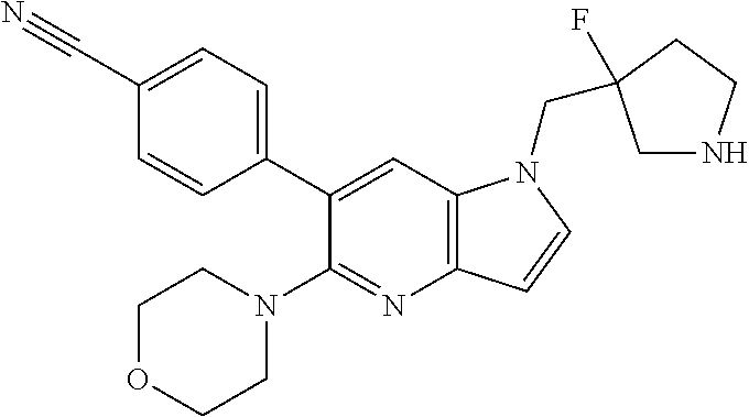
C1(C#N)=CC=C(C2=CC3=C(N=C2N2CCOCC2)C=CN3CC2(F)CNCC2)C=C1
